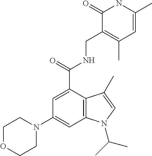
N1(C2=CC3=C(C(C(=O)NCC4=C(C)C=C(C)NC4=O)=C2)C(C)=CN3C(C)C)CCOCC1
